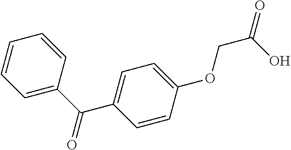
C1(C(C2=CC=C(OCC(O)=O)C=C2)=O)=CC=CC=C1
